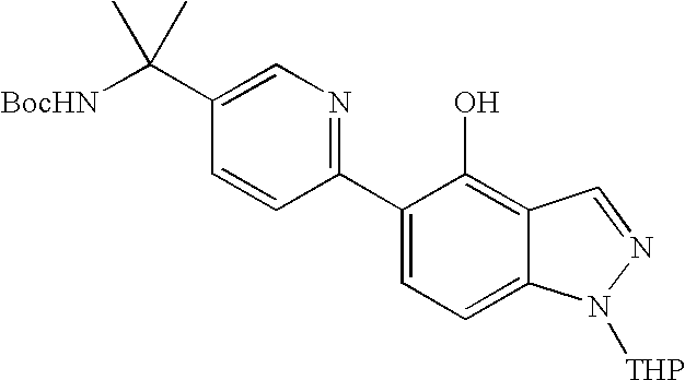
C1(C2=CC=C3C(=C2O)C=NN3[THP])=NC=C(C([BocHN])(C)C)C=C1
